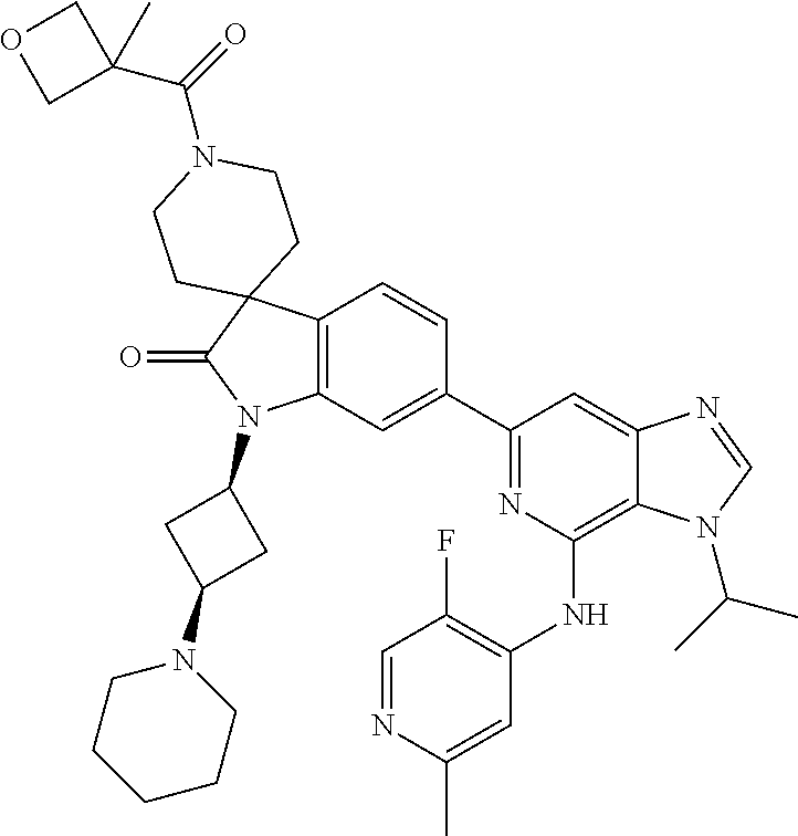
C12=C(C=C(C3=NC(NC4=C(F)C=NC(C)=C4)=C4C(=C3)N=CN4C(C)C)C=C1)N(C1CC(N3CCCCC3)C1)C(=O)C21CCN(C(=O)C2(C)COC2)CC1
